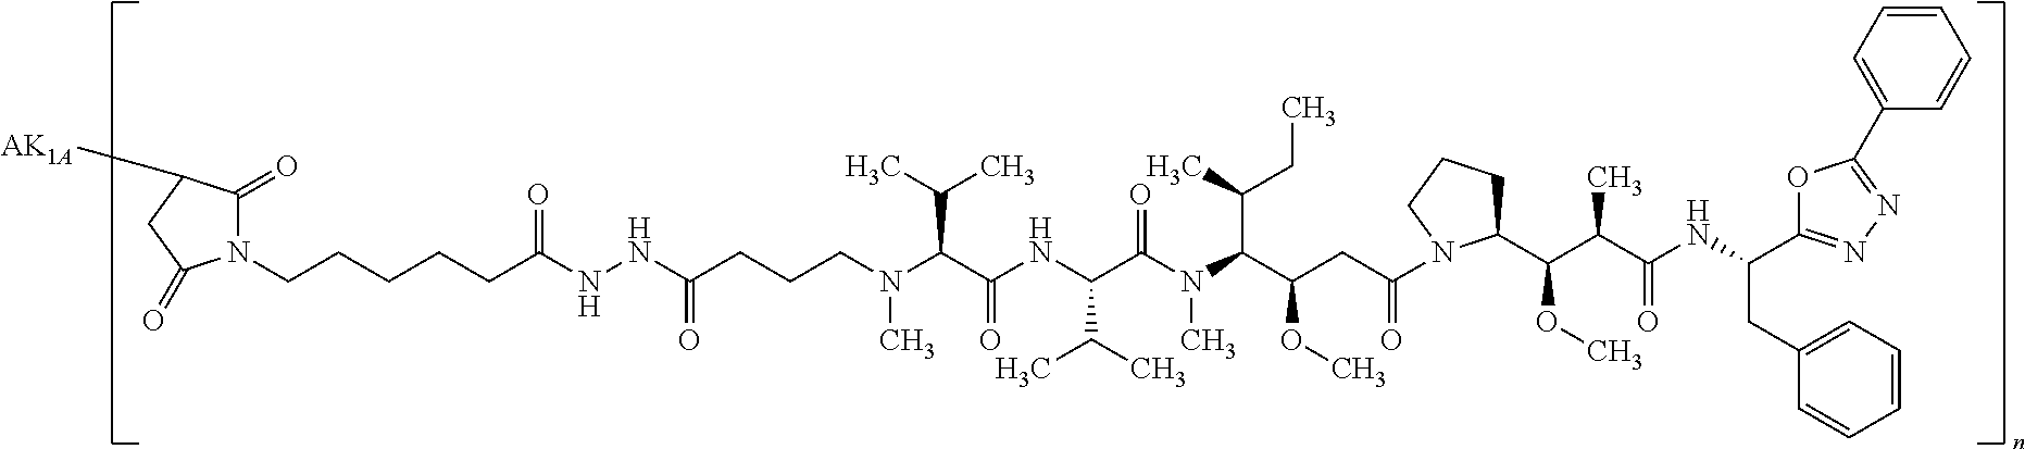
C(N(C(C(C)C)C(NC(C(C)C)C(N(C)C(C(C)CC)C(OC)CC(=O)N1C(C(C(C(NC(CC2=CC=CC=C2)C2=NN=C(C3=CC=CC=C3)O2)=O)C)OC)CCC1)=O)=O)C)CCC(NNC(CCCCCN1C(=O)C([AK1A])CC1=O)=O)=O
